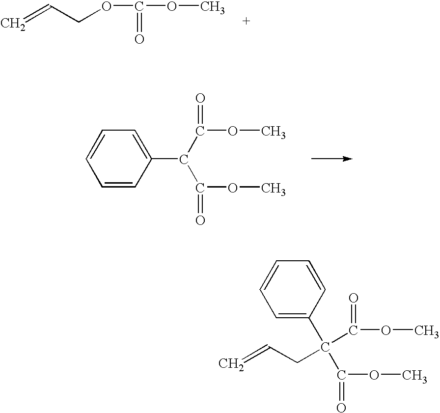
C=CCOC(OC)=O.C1=CC(C(C(=O)OC)C(=O)OC)=CC=C1.C(=O)(OC)C(C(=O)OC)(C1=CC=CC=C1)CC=C
